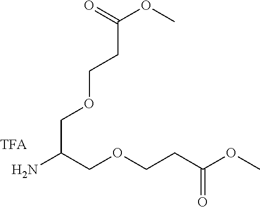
NC(COCCC(OC)=O)COCCC(OC)=O
